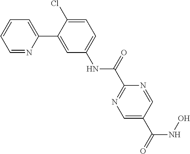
N(C1=CC=C(Cl)C(C2=CC=CC=N2)=C1)C(=O)C1=NC=C(C(=O)NO)C=N1
